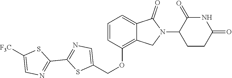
C1(OCC2=CN=C(C3=NC=C([F3C])S3)S2)=C2C(=CC=C1)C(=O)N(C1CCC(=O)NC1=O)C2
